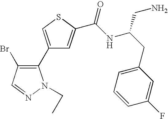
C1(C2=C(Br)C=NN2CC)=CSC(C(NC(CC2=CC=CC(F)=C2)CN)=O)=C1
